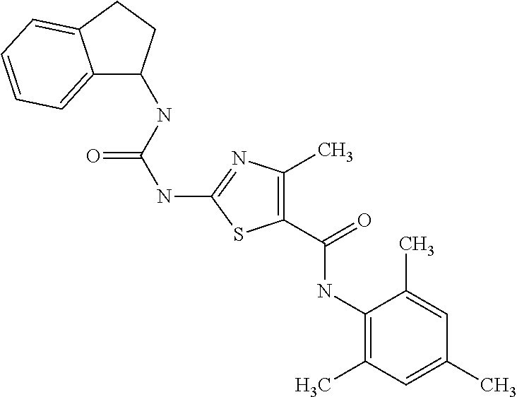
C1(C(=O)NC2=C(C)C=C(C)C=C2C)=C(C)N=C(NC(=O)NC2C3=CC=CC=C3CC2)S1
